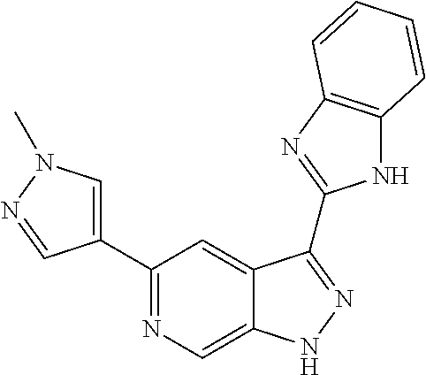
C1(C2=NC=C3C(=C2)C(C2=NC4=C(N2)C=CC=C4)=NN3)=CN(C)N=C1
